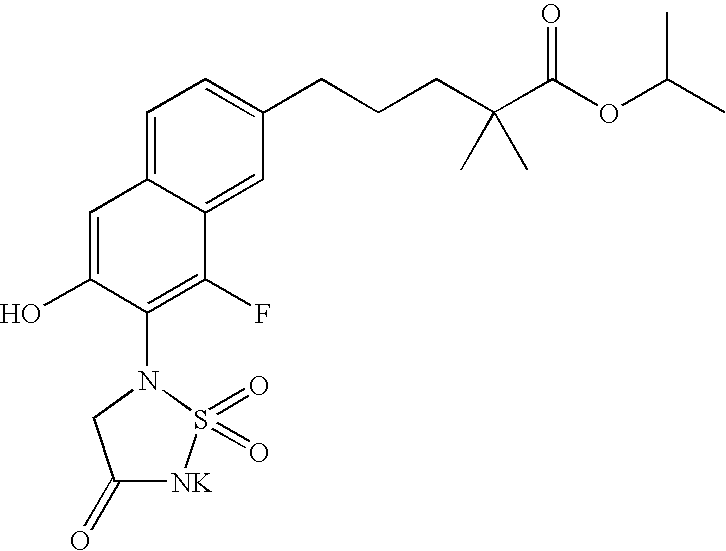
C1=C2C(=CC(CCCC(C(OC(C)C)=O)(C)C)=C1)C(F)=C(N1CC(=O)[NK]S1(=O)=O)C(O)=C2
